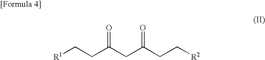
[R1]CCC(CC(CC[R2])=O)=O
